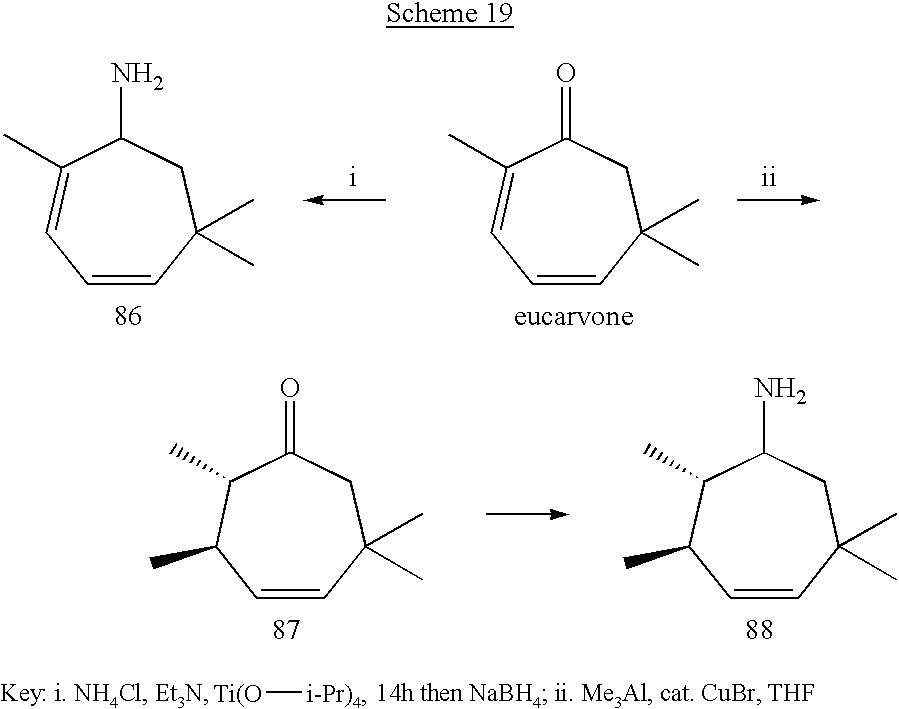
C1=CC(C)(C)CC(N)C(C)=C1.C1=CC(C)(C)CC(=O)C(C)=C1.C1=CC(C)(C)CC(=O)C(C)C1C.C1=CC(C)(C)CC(N)C(C)C1C.[Ti(O][i-Pr)4]
